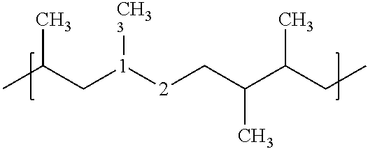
CC(C[1]([2]CC(C(CC)C)C)[CH33])C
